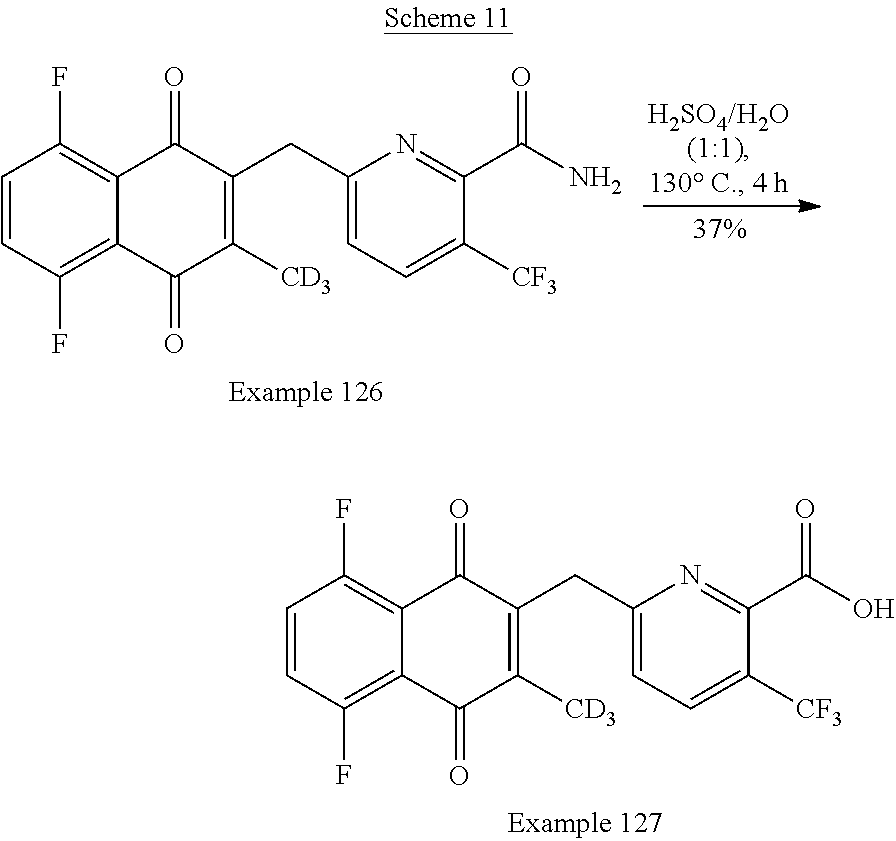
C1(C(=O)O)=NC(CC2=C([CD3])C(=O)C3=C(F)C=CC(F)=C3C2=O)=CC=C1[CF3].C1(C(=O)N)=NC(CC2=C([CD3])C(=O)C3=C(F)C=CC(F)=C3C2=O)=CC=C1[CF3]
